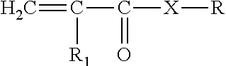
C=C([R1])C(=O)[X][R]
